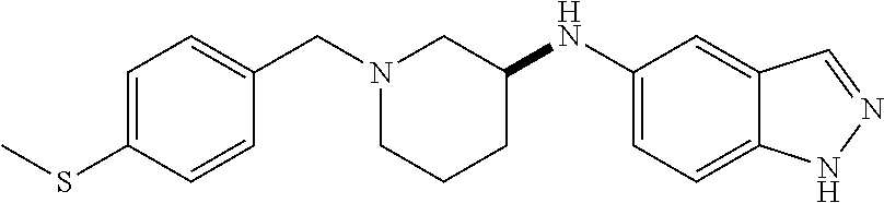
C1=C(SC)C=CC(CN2CCCC(NC3=CC=C4C(=C3)C=NN4)C2)=C1
